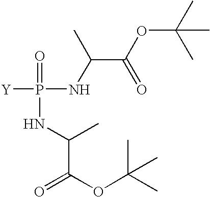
[Y]P(=O)(NC(C)C(OC(C)(C)C)=O)NC(C(OC(C)(C)C)=O)C
